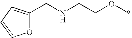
O1C(CNCCOC)=CC=C1
